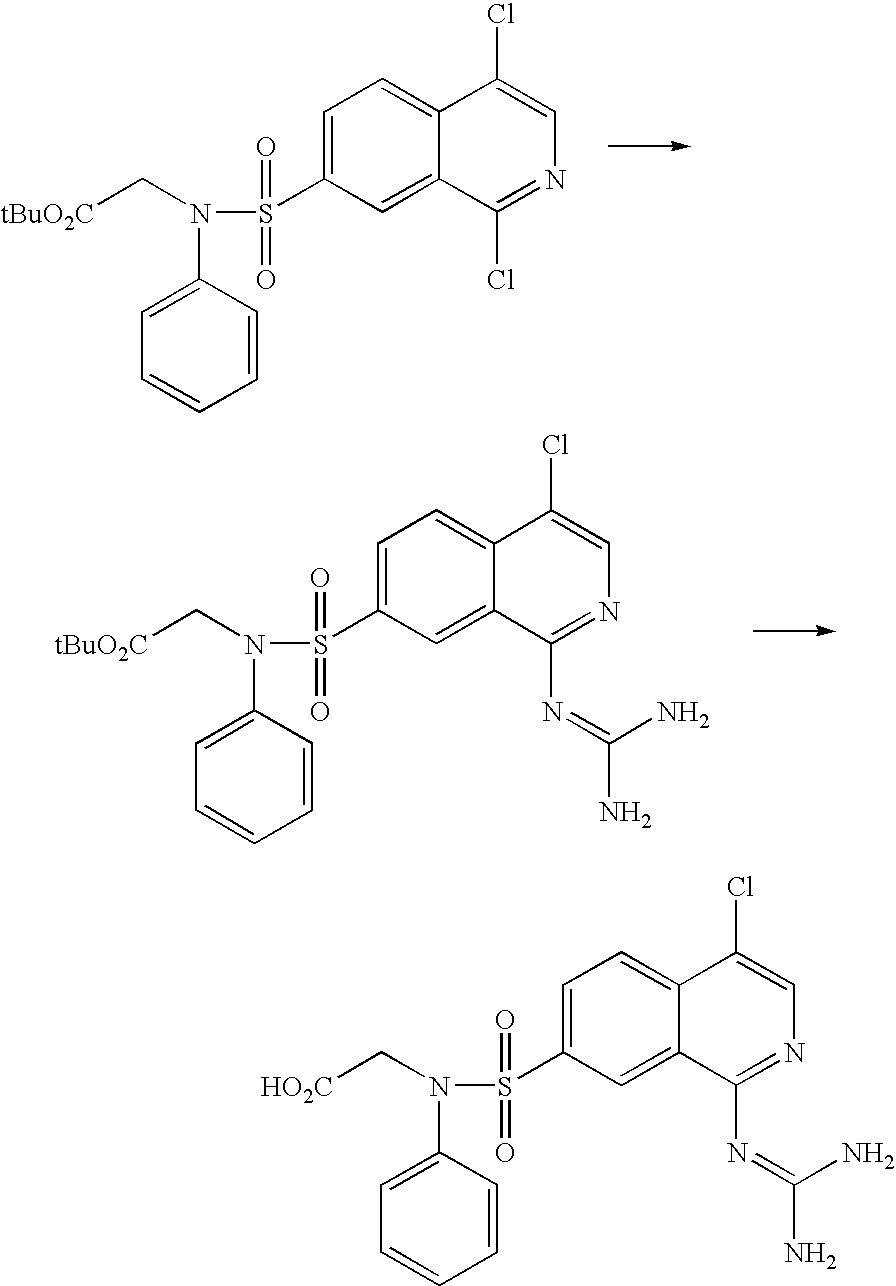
C([tBuO2C])N(S(C1=CC=C2C(=C1)C(Cl)=NC=C2Cl)(=O)=O)C1=CC=CC=C1.C([tBuO2C])N(S(C1=CC=C2C(=C1)C(N=C(N)N)=NC=C2Cl)(=O)=O)C1=CC=CC=C1.C([HO2C])N(S(C1=CC=C2C(=C1)C(N=C(N)N)=NC=C2Cl)(=O)=O)C1=CC=CC=C1
